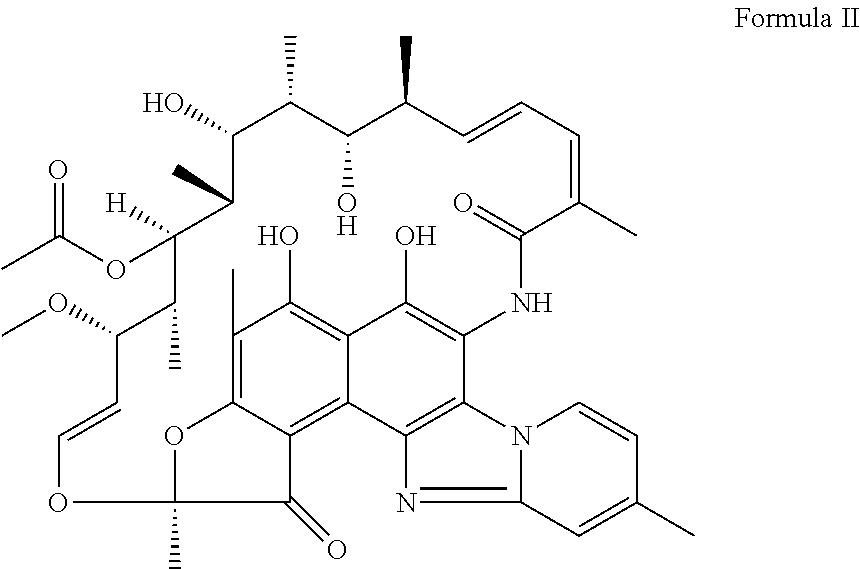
C1(C)=C2C3=C4C(=C1O)C(O)=C(C1=C4N=C4N1C=CC(C)=C4)NC(=O)C(C)=CC=CC(C)C(O)C(C)C(O)C(C)C(OC(C)=O)([H])C(C)C(OC)C=COC(C)(O2)C3=O
